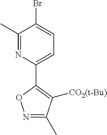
C1(C)=NC(C2=C([CO2(t-Bu)])C(C)=NO2)=CC=C1Br
